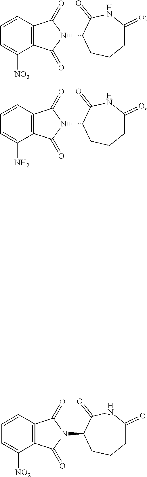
C1=CC=C([NO2])C2=C1C(=O)N(C1CCCC(=O)NC1=O)C2=O.C1=CC=C(N)C2=C1C(=O)N(C1CCCC(=O)NC1=O)C2=O.C1=CC=C([NO2])C2=C1C(=O)N(C1CCCC(=O)NC1=O)C2=O
